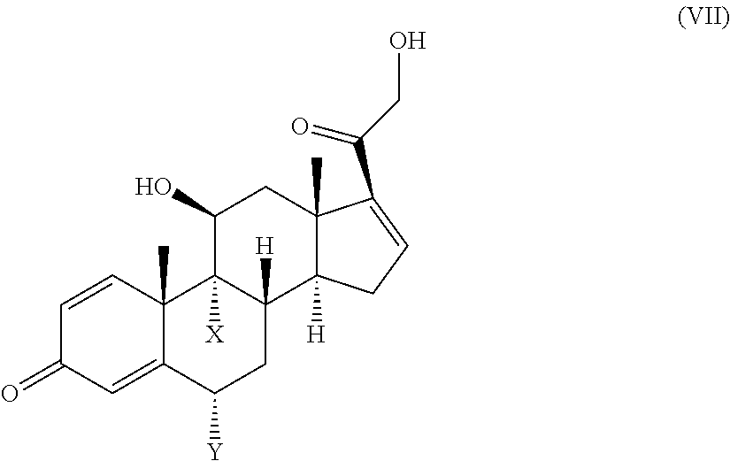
C1=CC2(C)C(=CC1=O)C([Y])CC1([H])C2([X])C(O)CC2(C)C1([H])CC=C2C(CO)=O
